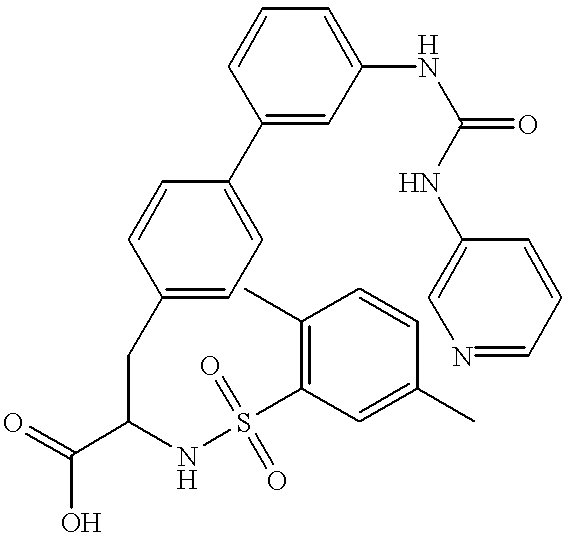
C1(C2=CC=C(CC(C(=O)O)NS(=O)(C3=C(C)C=CC(C)=C3)=O)C=C2)=CC(NC(=O)NC2=CN=CC=C2)=CC=C1
